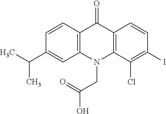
C12=C(N(CC(O)=O)C3=C(C1=O)C=CC(I)=C3Cl)C=C(C(C)C)C=C2
